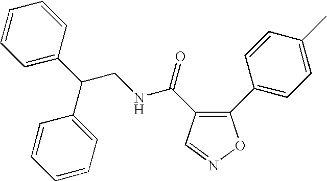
C1(C2=CC=C(C)C=C2)=C(C(=O)NCC(C2=CC=CC=C2)C2=CC=CC=C2)C=NO1
